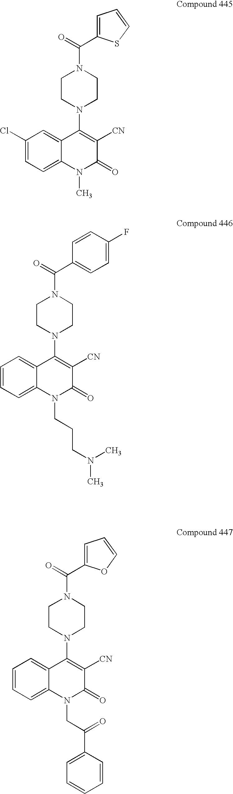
C1=C(C(=O)N2CCN(C3=C([CN])C(=O)N(C)C4=CC=C(Cl)C=C34)CC2)SC=C1.C1(C(=O)N2CCN(C3=C([CN])C(=O)N(CCCN(C)C)C4=CC=CC=C34)CC2)=CC=C(F)C=C1.C1=C(C(=O)N2CCN(C3=C([CN])C(=O)N(CC(=O)C4=CC=CC=C4)C4=CC=CC=C34)CC2)OC=C1
